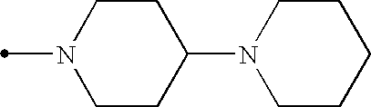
CN1CCC(N2CCCCC2)CC1
